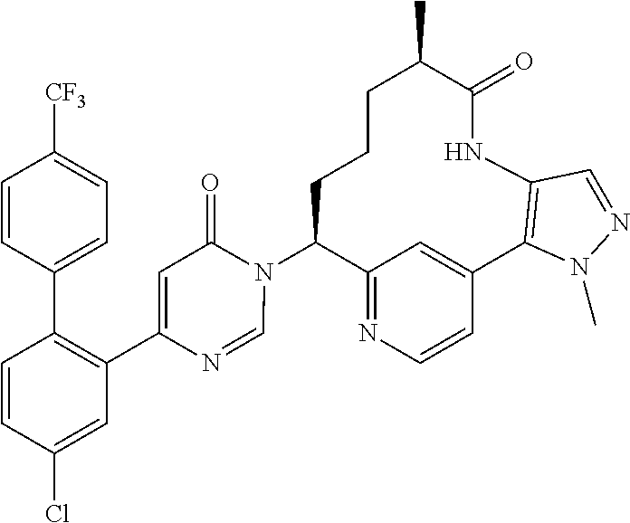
C12=NC=CC(=C1)C1=C(NC(=O)C(C)CCCC2N2C(=O)C=C(C3=C(C4=CC=C([CF3])C=C4)C=CC(Cl)=C3)N=C2)C=NN1C
